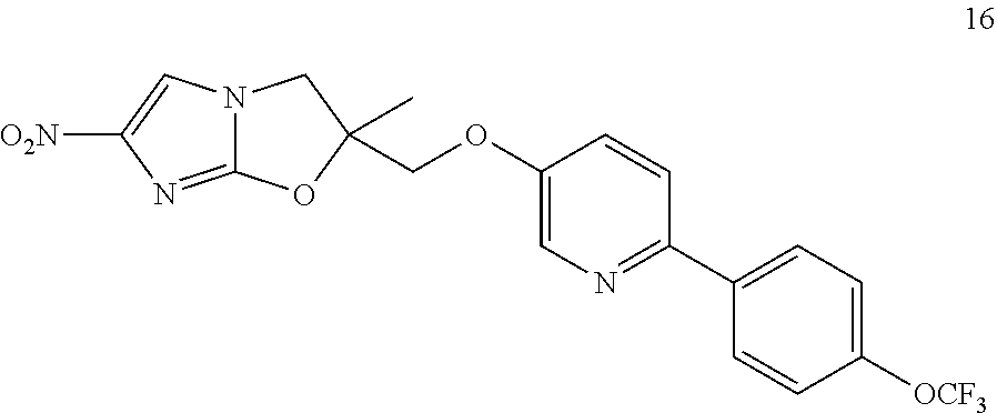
C12=NC([O2N])=CN1CC(COC1=CN=C(C3=CC=C([OCF3])C=C3)C=C1)(C)O2
